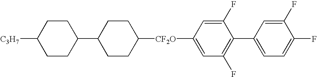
C1CC(C2CCC([CF2O]C3=CC(F)=C(C4=CC=C(F)C(F)=C4)C(F)=C3)CC2)CCC1[C3H7]
